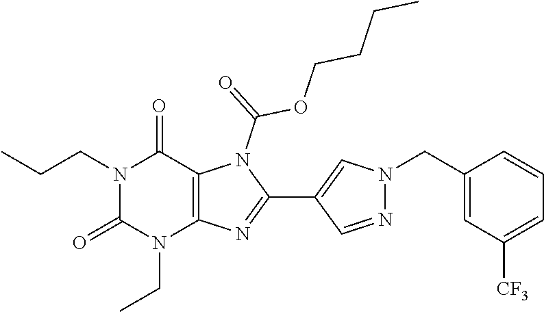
N1(CCC)C(=O)N(CC)C2=C(C1=O)N(C(=O)OCCCC)C(C1=CN(CC3=CC([CF3])=CC=C3)N=C1)=N2
